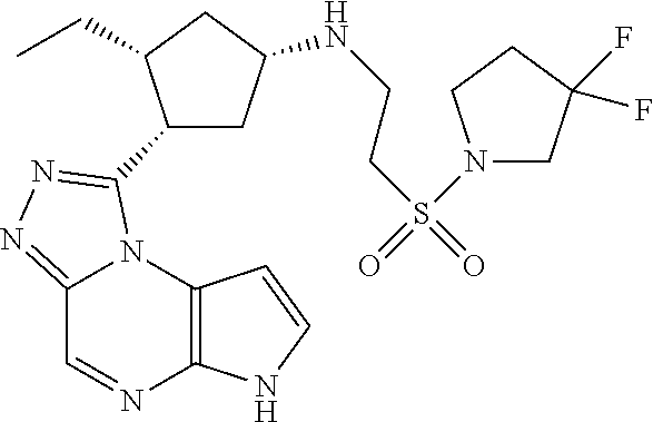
C12=C(N3C(=NN=C3C3CC(NCCS(=O)(=O)N4CC(F)(F)CC4)CC3CC)C=N1)C=CN2
